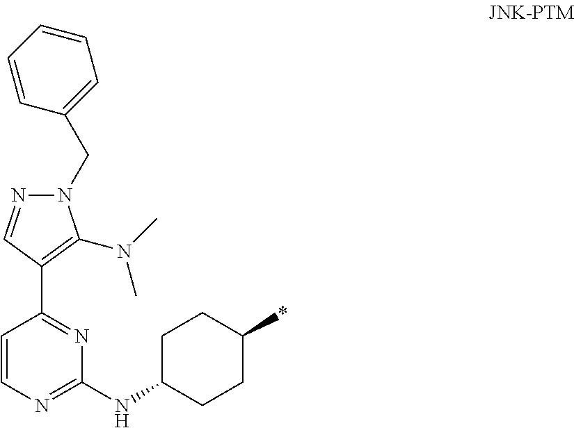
C1=CN=C(NC2CCC(*)CC2)N=C1C1=C(N(C)C)N(CC2=CC=CC=C2)N=C1
